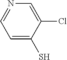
C1=C(S)C(Cl)=CN=C1
